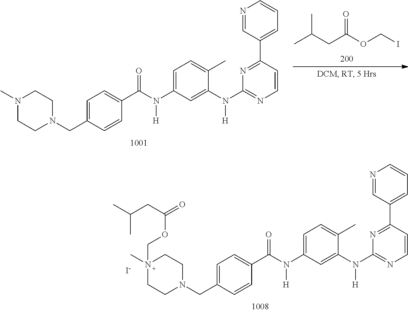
N1(C)CCN(CC2=CC=C(C(N(C3=CC=C(C)C(N(C4=NC=CC(C5=CC=CN=C5)=N4)[H])=C3)[H])=O)C=C2)CC1.C(C(OCI)=O)C(C)C.N1(COC(=O)CC(C)C)(C)CCN(CC2=CC=C(C(N(C3=CC=C(C)C(N(C4=NC=CC(C5=CC=CN=C5)=N4)[H])=C3)[H])=O)C=C2)CC1.[I-]
